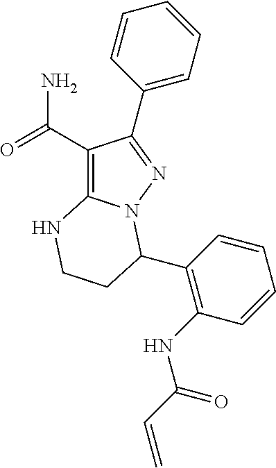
C1(C(=O)N)=C2N(N=C1C1=CC=CC=C1)C(C1=C(NC(=O)C=C)C=CC=C1)CCN2
